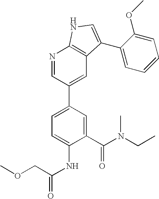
C1(C(N(CC)C)=O)=CC(C2=CC3=C(N=C2)NC=C3C2=CC=CC=C2OC)=CC=C1NC(=O)COC
